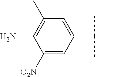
C1([O2N])=CC(C(C)(C)C)=CC(C)=C1N
